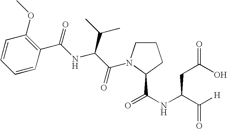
C1=CC=CC(C(NC(C(=O)N2CCCC2C(NC(C([H])=O)CC(O)=O)=O)C(C)C)=O)=C1OC
